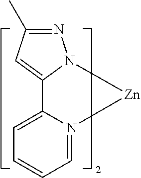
C12=CC=CC=N1[Zn]N1N=C(C)C=C21
